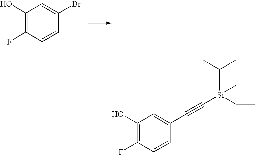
C1(O)=C(F)C=CC(Br)=C1.C1(O)=C(F)C=CC(C#C[Si](C(C)C)(C(C)C)C(C)C)=C1
